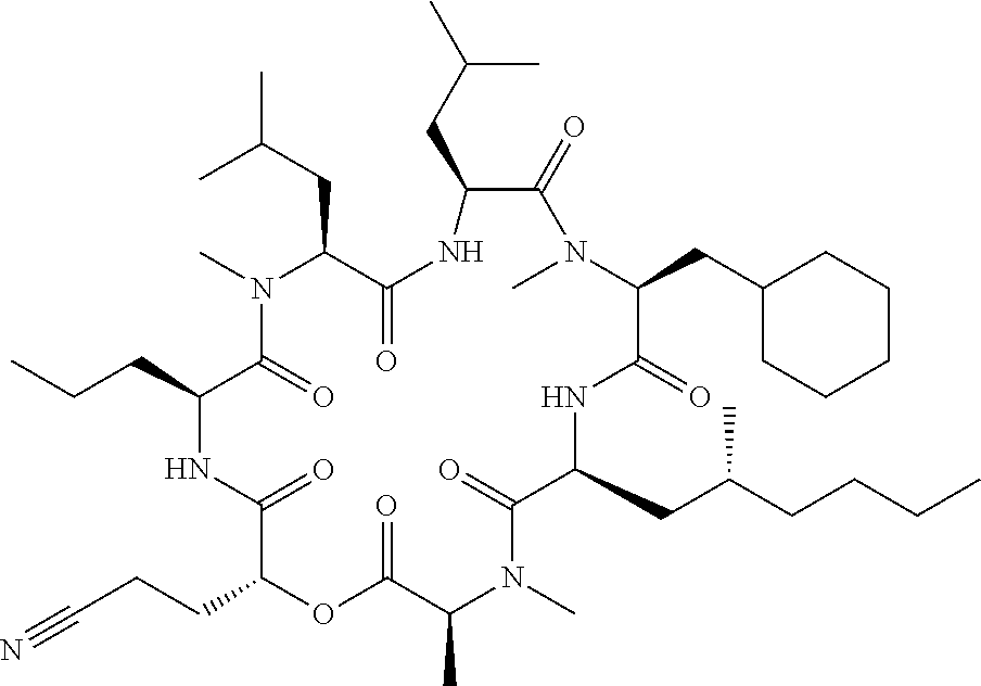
N1C(=O)C(CC(C)C)N(C)C(=O)C(CCC)NC(=O)C(CCC#N)OC(=O)C(C)N(C)C(=O)C(CC(CCCC)C)NC(=O)C(CC2CCCCC2)N(C)C(=O)C1CC(C)C
